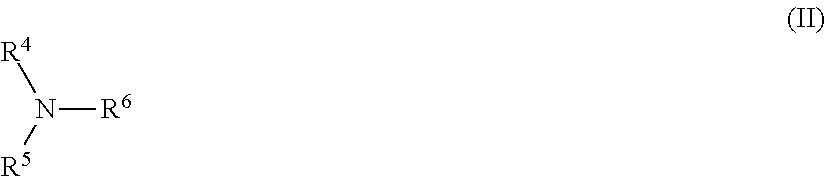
N([R6])([R5])[R4]
